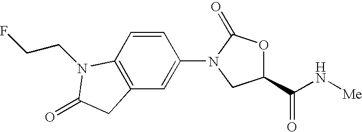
C1(C(N[Me])=O)OC(=O)N(C2=CC3=C(C=C2)N(CCF)C(=O)C3)C1
